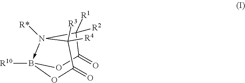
C1(=O)C([R1])([R2])N2([R*])->B([R10])(OC(=O)C2([R3])[R4])O1
